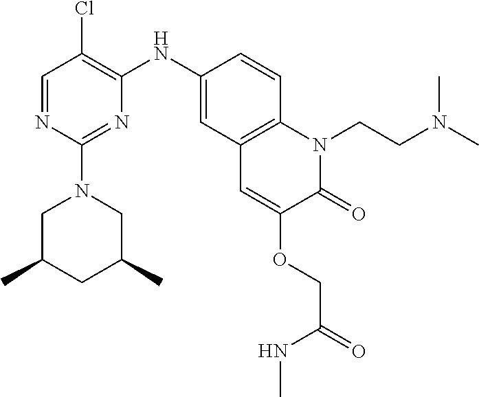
C1=NC(N2CC(C)CC(C)C2)=NC(NC2=CC3=C(C=C2)N(CCN(C)C)C(=O)C(OCC(=O)NC)=C3)=C1Cl
